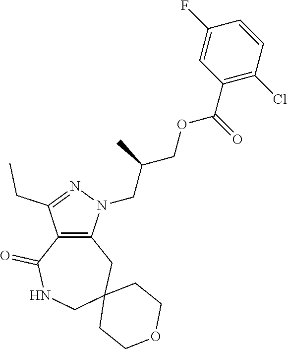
C12=C(N(CC(COC(C3=C(Cl)C=CC(F)=C3)=O)C)N=C1CC)CC1(CNC2=O)CCOCC1
